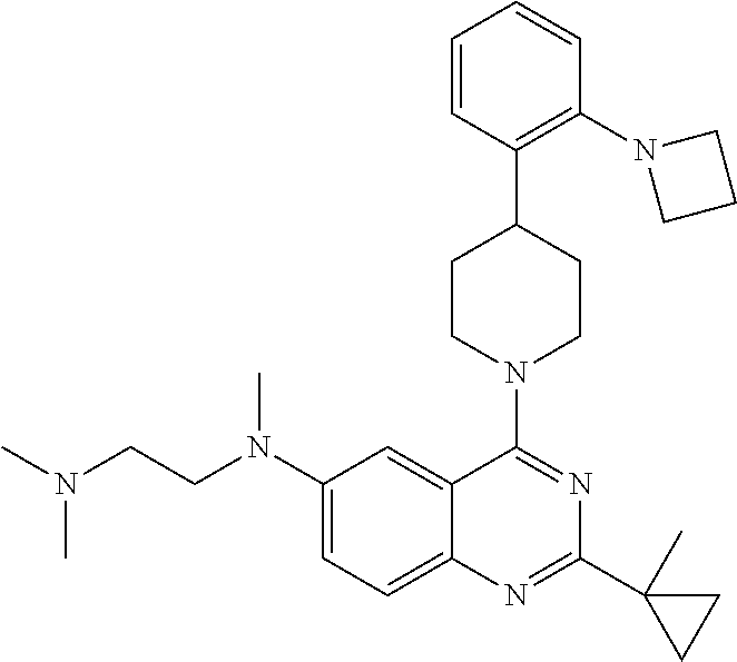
C1(N(CCN(C)C)C)=CC=C2C(=C1)C(N1CCC(C3=C(N4CCC4)C=CC=C3)CC1)=NC(C1(C)CC1)=N2
